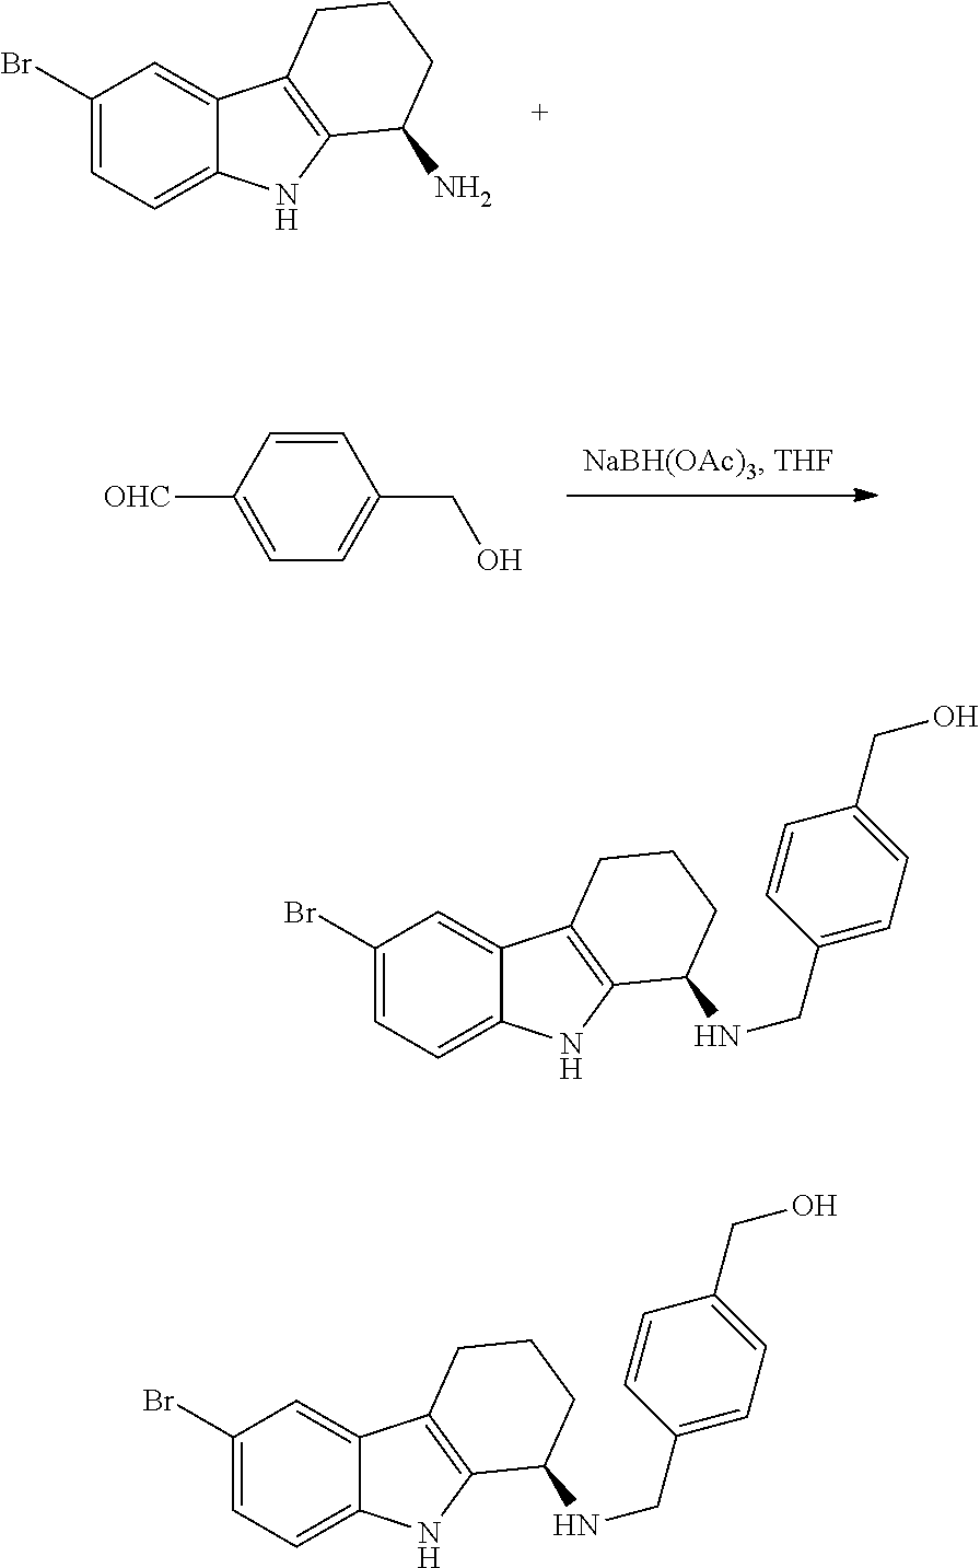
C1(Br)=CC=C2C(=C1)C1=C(N2)C(N)CCC1.C1([OHC])=CC=C(CO)C=C1.C1(Br)=CC=C2C(=C1)C1=C(N2)C(NCC2=CC=C(CO)C=C2)CCC1.C1(Br)=CC=C2C(=C1)C1=C(N2)C(NCC2=CC=C(CO)C=C2)CCC1
